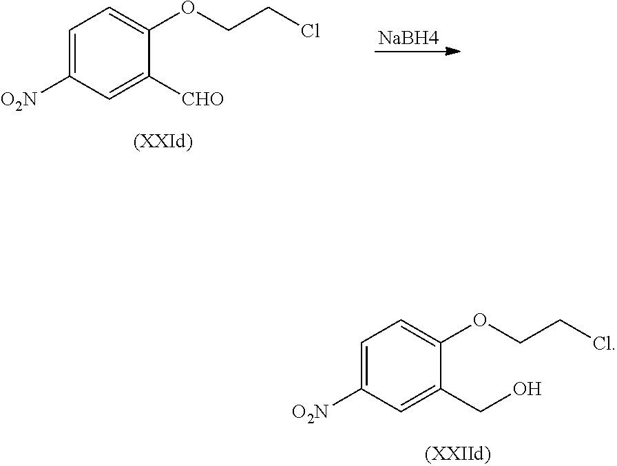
C1=C(CO)C(OCCCl)=CC=C1[O2N].C1=C([CHO])C(OCCCl)=CC=C1[O2N].[NaBH4]
